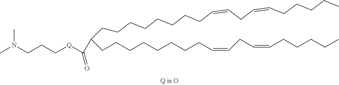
C(CCCCCCCCC=CCC=CCCCCC)(CCCCCCCCC=CCC=CCCCCC)C([Q]CCCN(C)C)=O
